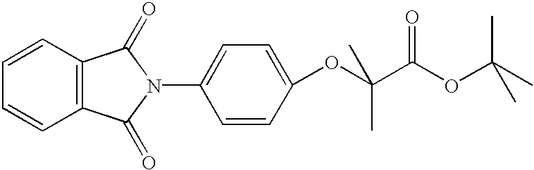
C1(OC(C(OC(C)(C)C)=O)(C)C)=CC=C(N2C(=O)C3=C(C2=O)C=CC=C3)C=C1
